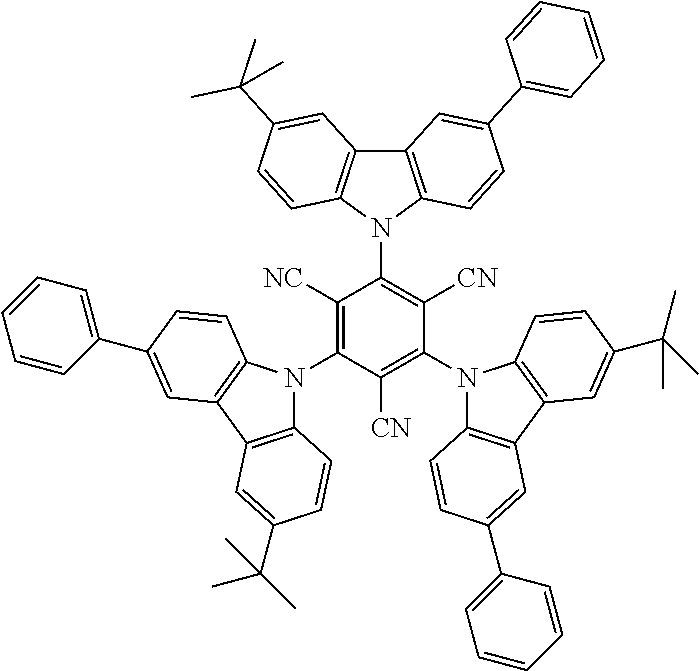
C12=C(N(C3=C([CN])C(N4C5=C(C6=C4C=CC(C(C)(C)C)=C6)C=C(C4=CC=CC=C4)C=C5)=C([CN])C(N4C5=C(C6=C4C=CC(C4=CC=CC=C4)=C6)C=C(C(C)(C)C)C=C5)=C3[NC])C3=C1C=C(C(C)(C)C)C=C3)C=CC(C1=CC=CC=C1)=C2
